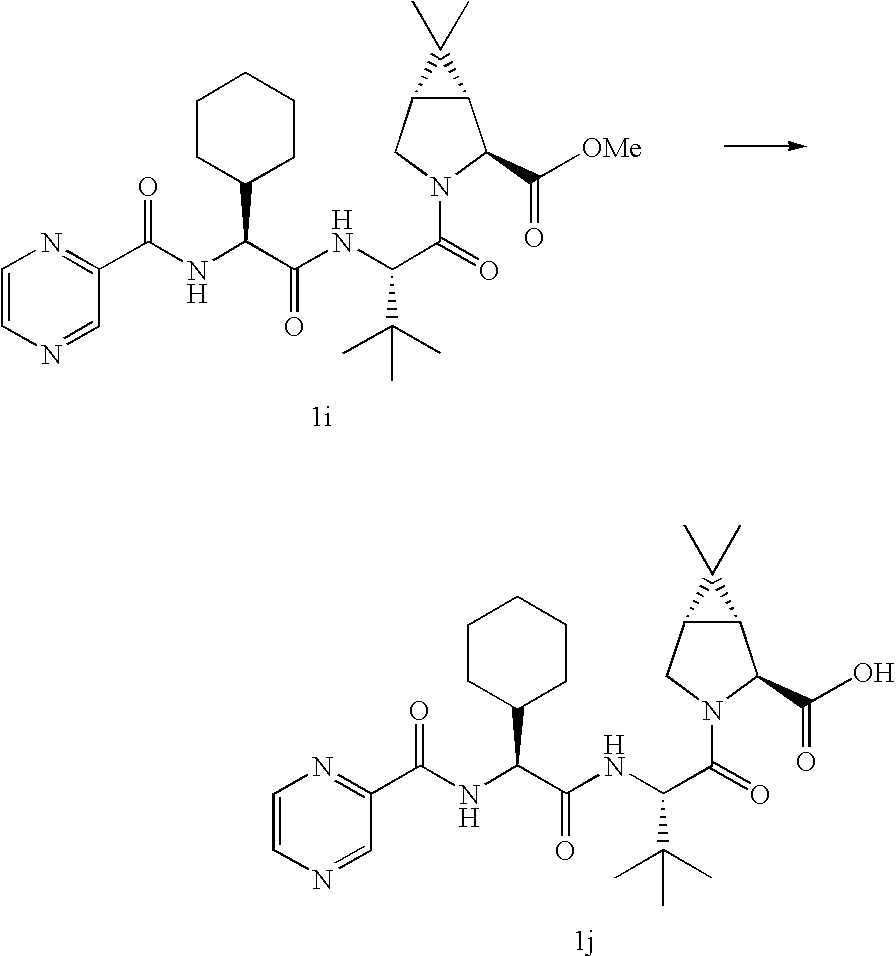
C1=CN=CC(C(NC(C(NC(C(=O)N2CC3C(C2C(=O)O)C3(C)C)C(C)(C)C)=O)C2CCCCC2)=O)=N1.C1=CN=CC(C(NC(C(NC(C(=O)N2CC3C(C2C(=O)[OMe])C3(C)C)C(C)(C)C)=O)C2CCCCC2)=O)=N1
